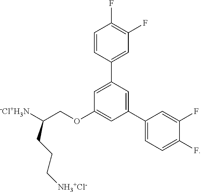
C1(C2=CC(F)=C(F)C=C2)=CC(OCC([-Cl+H3N])CCC[NH3+Cl-])=CC(C2=CC=C(F)C(F)=C2)=C1
